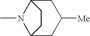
CN1C2CC([Me])CC1CC2
